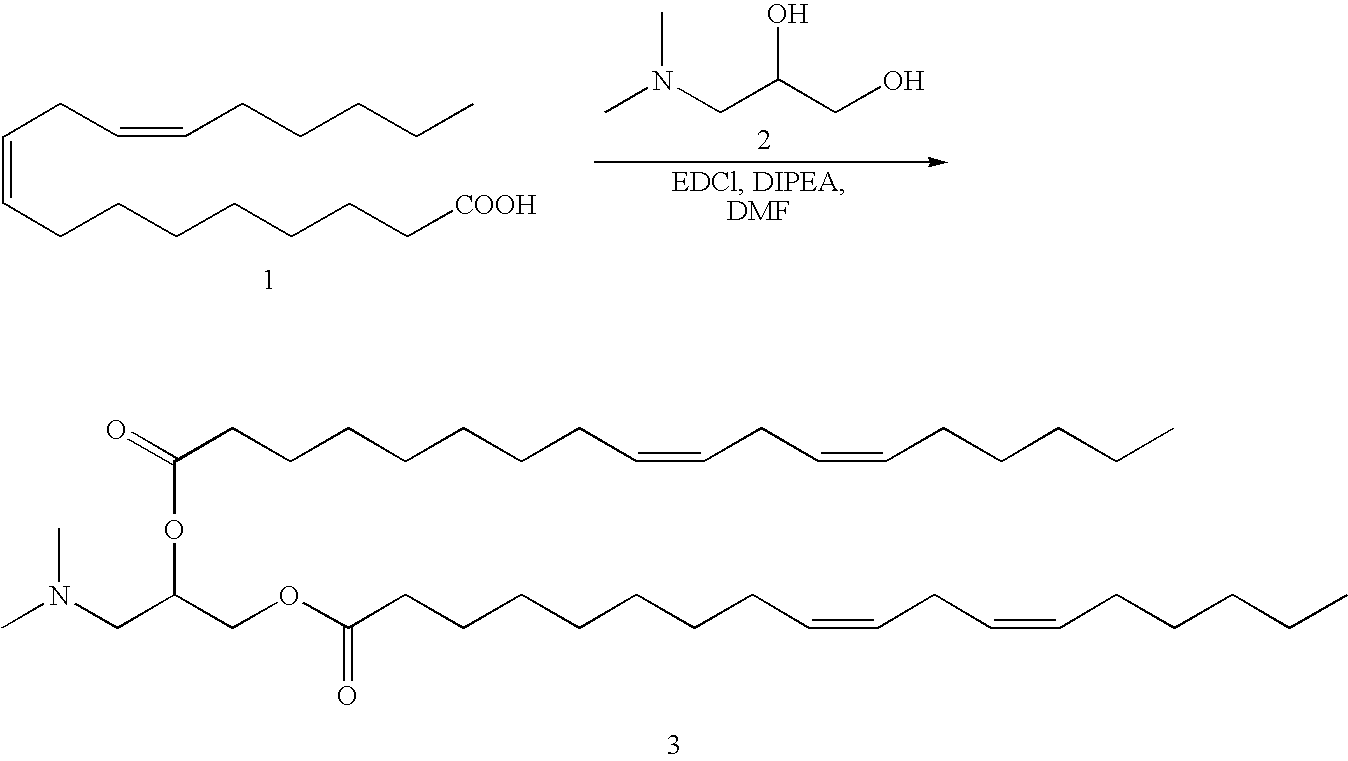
O=C(CCCCCCCC=CCC=CCCCCC)OC(CN(C)C)COC(CCCCCCCC=CCC=CCCCCC)=O.C(=CCCCCCCC[COOH])CC=CCCCCC.CN(CC(CO)O)C
